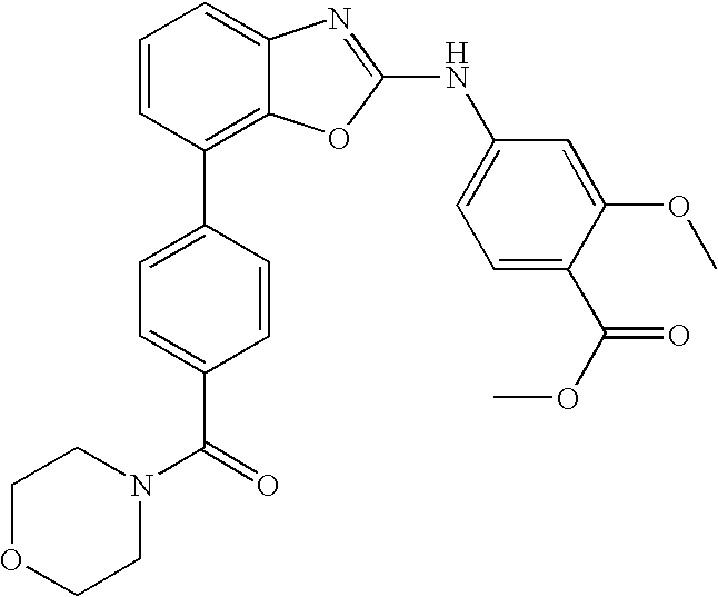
C1=CC(C2=CC=C(C(=O)N3CCOCC3)C=C2)=C2C(=C1)N=C(NC1=CC=C(C(OC)=O)C(OC)=C1)O2
